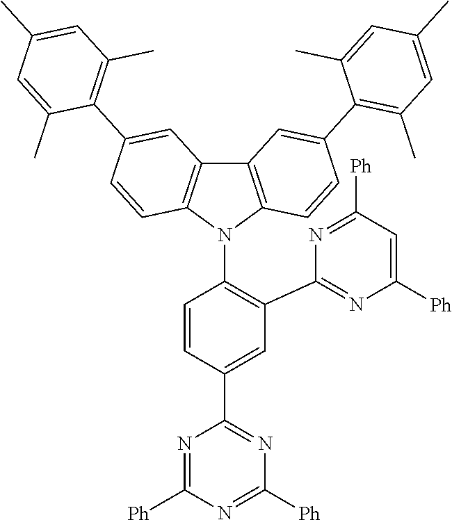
C1=C(C2=NC([Ph])=NC([Ph])=N2)C=CC(N2C3=C(C4=C2C=CC(C2=C(C)C=C(C)C=C2C)=C4)C=C(C2=C(C)C=C(C)C=C2C)C=C3)=C1C1=NC([Ph])=CC([Ph])=N1
